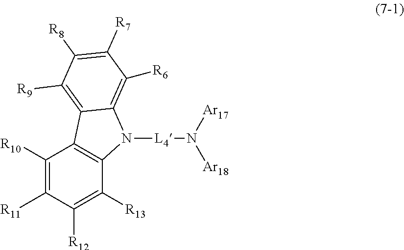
C1([R10])=C([R11])C([R12])=C([R13])C2=C1C1=C([R9])C([R8])=C([R7])C([R6])=C1N2[L4]N([Ar18])[Ar17]
